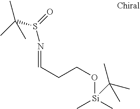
N(=CCCO[Si](C)(C)C(C)(C)C)S(=O)C(C)(C)C
